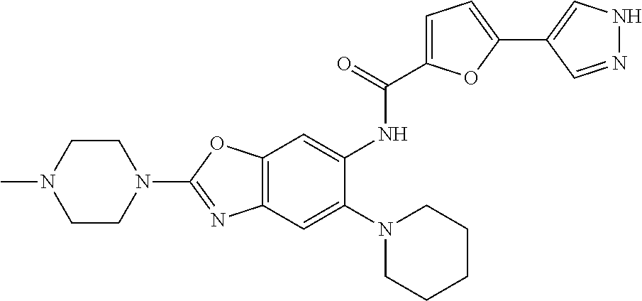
C12=C(OC(N3CCN(C)CC3)=N1)C=C(NC(=O)C1=CC=C(C3=CNN=C3)O1)C(N1CCCCC1)=C2
